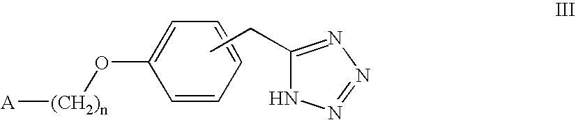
[A][(CH2)n]OC1=CC=CC=C1.CCC1=NN=NN1
